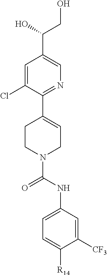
OCC(O)C1=CN=C(C2=CCN(C(=O)NC3=CC=C([R14])C([CF3])=C3)CC2)C(Cl)=C1
